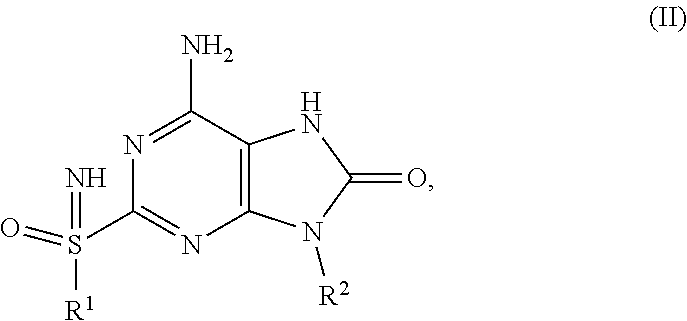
N1=C(N)C2=C(N=C1S(=O)(=N)[R1])N([R2])C(=O)N2
